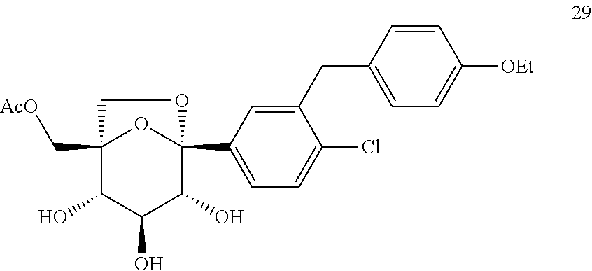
C1=CC(CC2=CC(C34C(O)C(O)C(O)C(C[AcO])(O3)CO4)=CC=C2Cl)=CC=C1[OEt]
